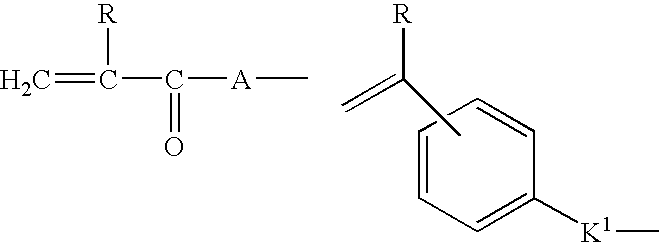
C1=CC=CC([K1]C)=C1.CC([R])=C.C=C(C(=O)[A]C)[R]
